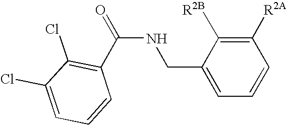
C(NCC1=CC=CC([R2A])=C1[R2B])(=O)C1=C(Cl)C(Cl)=CC=C1
